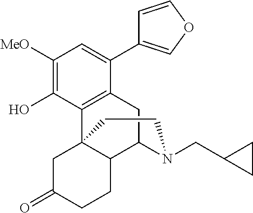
C1([MeO])=C(O)C2=C(C(C3=COC=C3)=C1)CC1C3C2(CC(=O)CC3)CCN1CC1CC1
